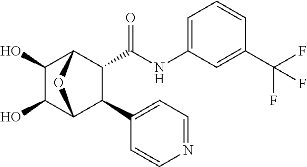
C1(O)C(O)C2C(C3=CC=NC=C3)C(C(NC3=CC=CC(C(F)(F)F)=C3)=O)C1O2
